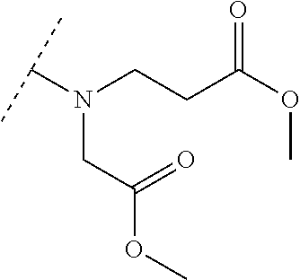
C(CC(OC)=O)N(C(C)C)CC(OC)=O
